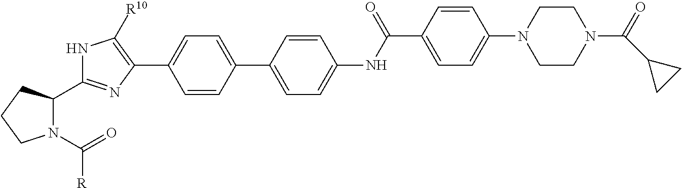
C1=CC(C2=CC=C(NC(C3=CC=C(N4CCN(C(=O)C5CC5)CC4)C=C3)=O)C=C2)=CC=C1C1=C([R10])NC(C2N(C(=O)[R])CCC2)=N1
